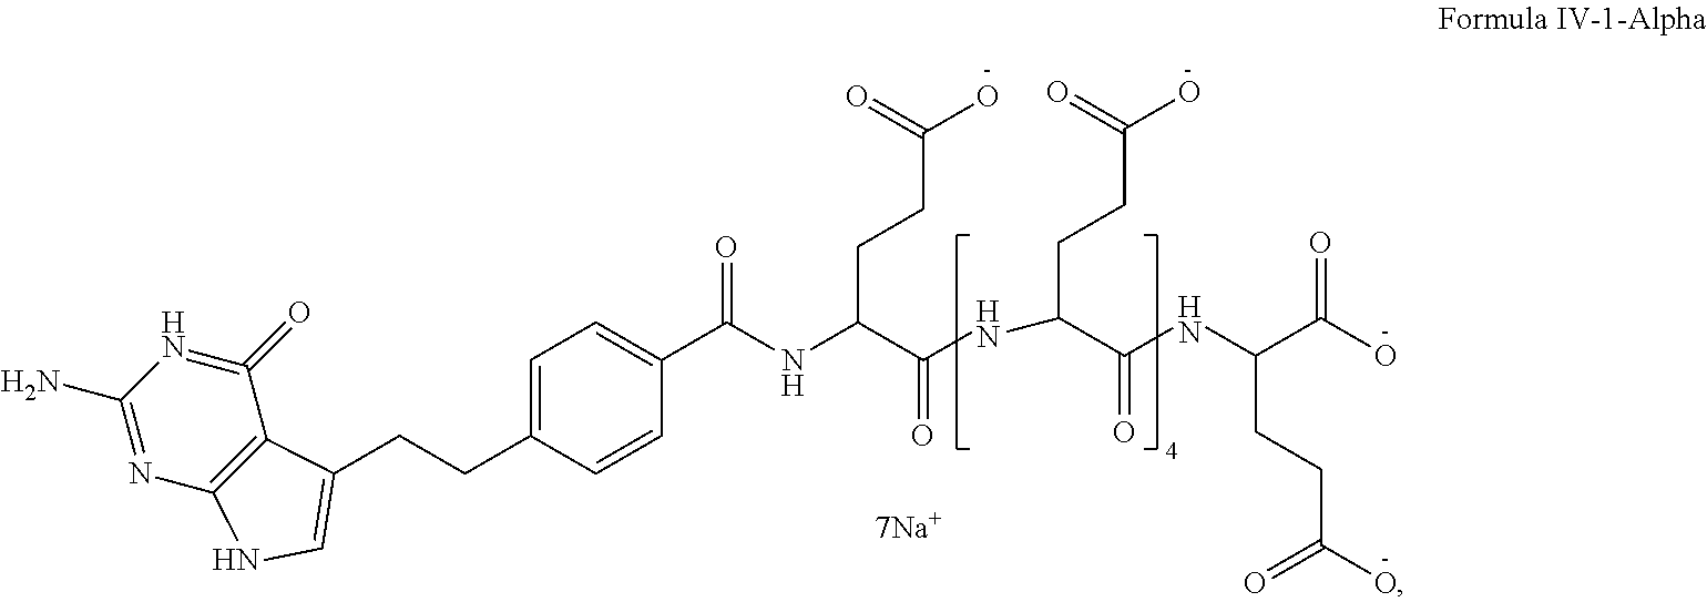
C1(N)=NC2=C(C(=O)=N1)C(CCC1=CC=C(C(NC(C(=O)NC(CCC(O)=O)C(NC(CCC(O)=O)C(O)=O)=O)CCC(O)=O)=O)C=C1)=CN2
